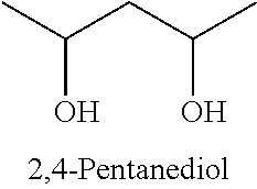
CC(CC(C)O)O
